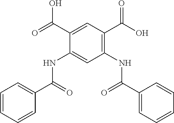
C1=CC=CC(C(NC2=CC(NC(=O)C3=CC=CC=C3)=C(C(=O)O)C=C2C(O)=O)=O)=C1
